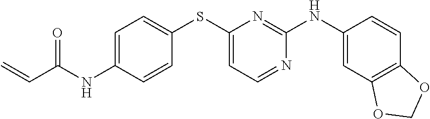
C1(NC(C=C)=O)=CC=C(SC2=CC=NC(NC3=CC4=C(C=C3)OCO4)=N2)C=C1
